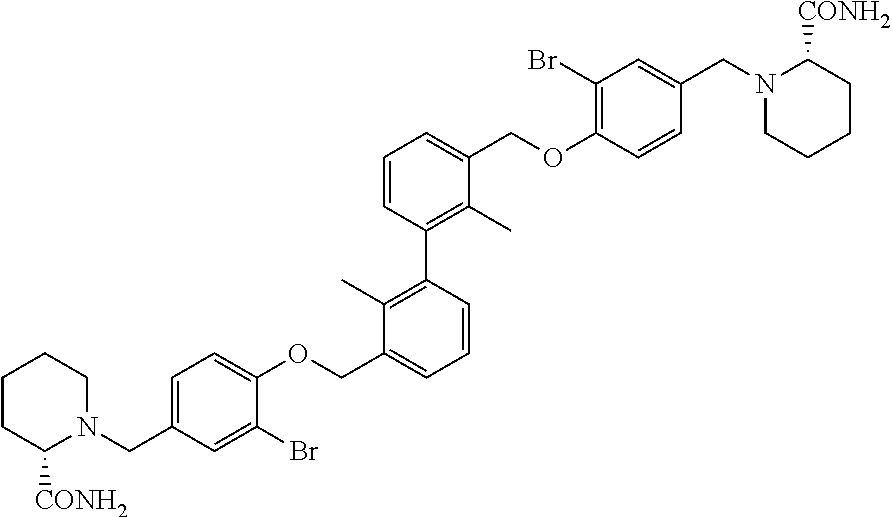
C1=C(CN2CCCCC2[CONH2])C=C(Br)C(OCC2=CC=CC(C3=C(C)C(COC4=C(Br)C=C(CN5CCCCC5[CONH2])C=C4)=CC=C3)=C2C)=C1
